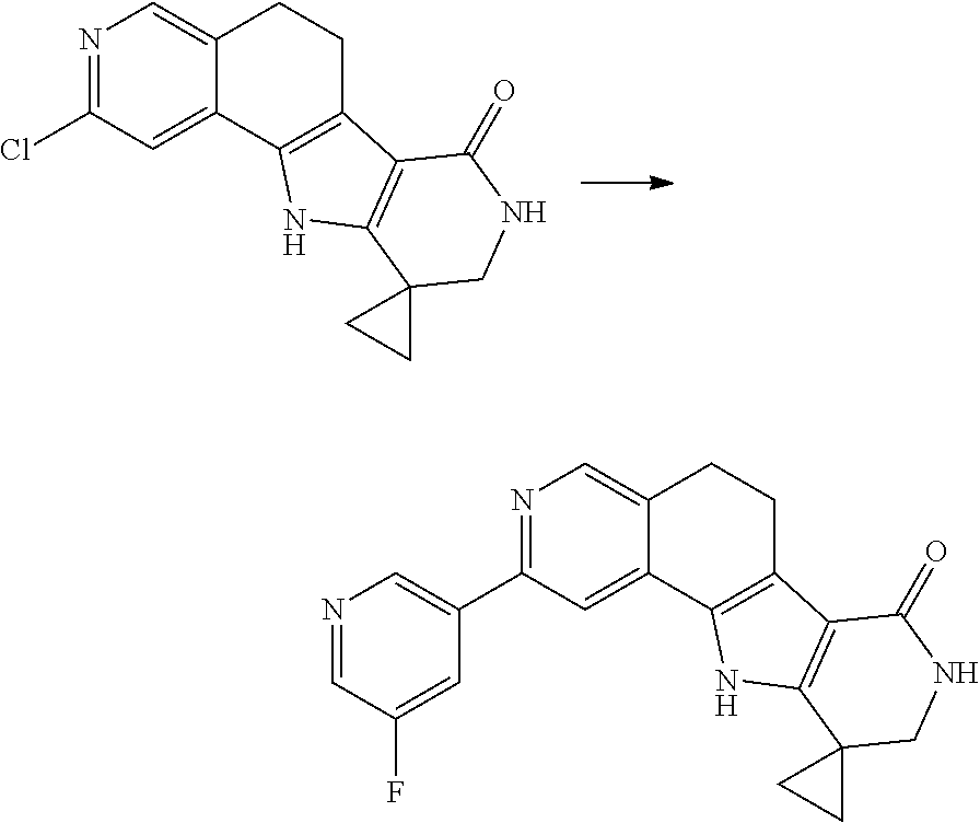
N1=C(Cl)C=C2C(=C1)CCC1=C2NC2=C1C(=O)NCC21CC1.N1=C(C2=CN=CC(F)=C2)C=C2C(=C1)CCC1=C2NC2=C1C(=O)NCC21CC1
